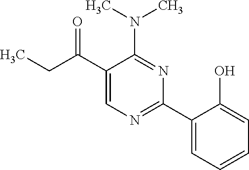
CCC(C1=CN=C(C2=CC=CC=C2O)N=C1N(C)C)=O
